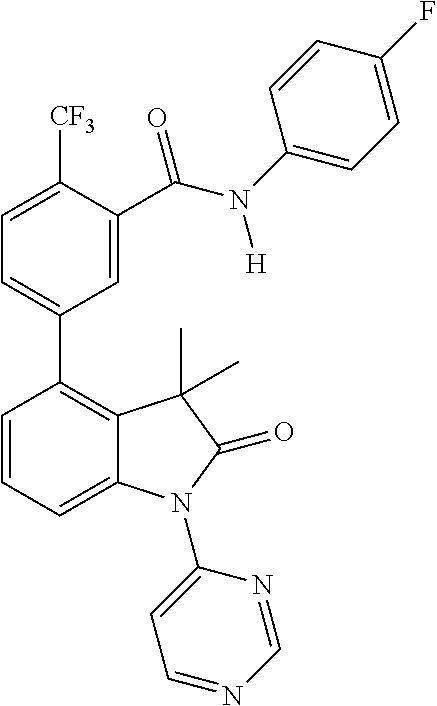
C1=C([CF3])C(C(=O)N([H])C2=CC=C(F)C=C2)=CC(C2=C3C(=CC=C2)N(C2=CC=NC=N2)C(=O)C3(C)C)=C1
